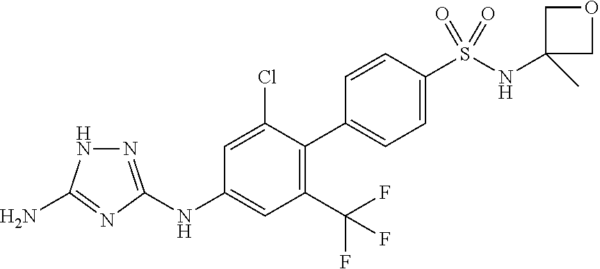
C1(NC2=CC(C(F)(F)F)=C(C3=CC=C(S(NC4(C)COC4)(=O)=O)C=C3)C(Cl)=C2)=NNC(N)=N1
